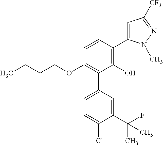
C1(OCCCC)=C(C2=CC=C(Cl)C(C(C)(F)C)=C2)C(O)=C(C2=CC([CF3])=NN2C)C=C1
